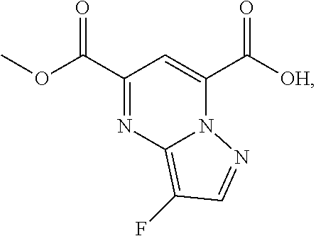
[OH]C(C1=CC(C(OC)=O)=NC2=C(F)C=NN12)=O
